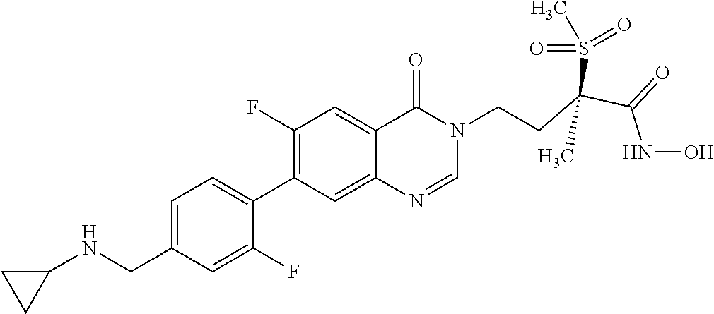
C1=C(CNC2CC2)C=C(F)C(C2=C(F)C=C3C(=C2)N=CN(CCC(C(=O)NO)(S(=O)(=O)C)C)C3=O)=C1
